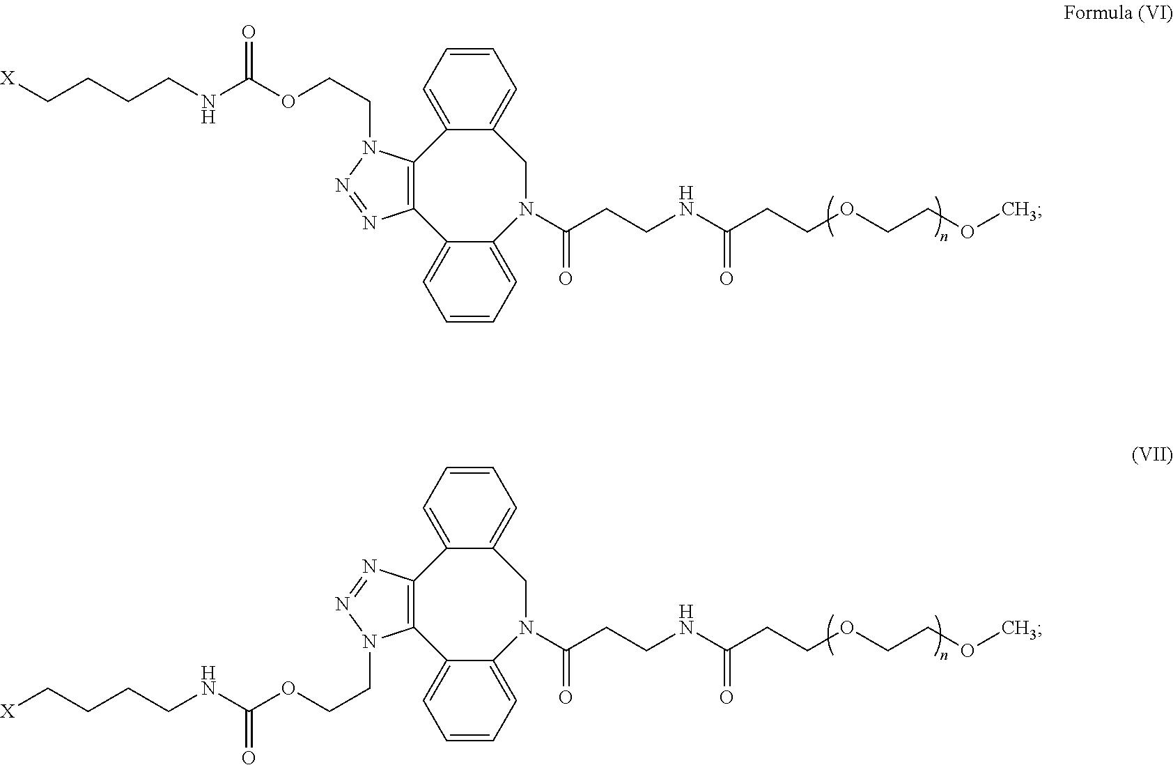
C12=C(N(CCOC(NCCCC[X])=O)N=N1)C1=CC=CC=C1CN(C(CCNC(CCOCCOC)=O)=O)C1=CC=CC=C21.C12=C(N=NN1CCOC(NCCCC[X])=O)C1=CC=CC=C1CN(C(CCNC(CCOCCOC)=O)=O)C1=CC=CC=C21
